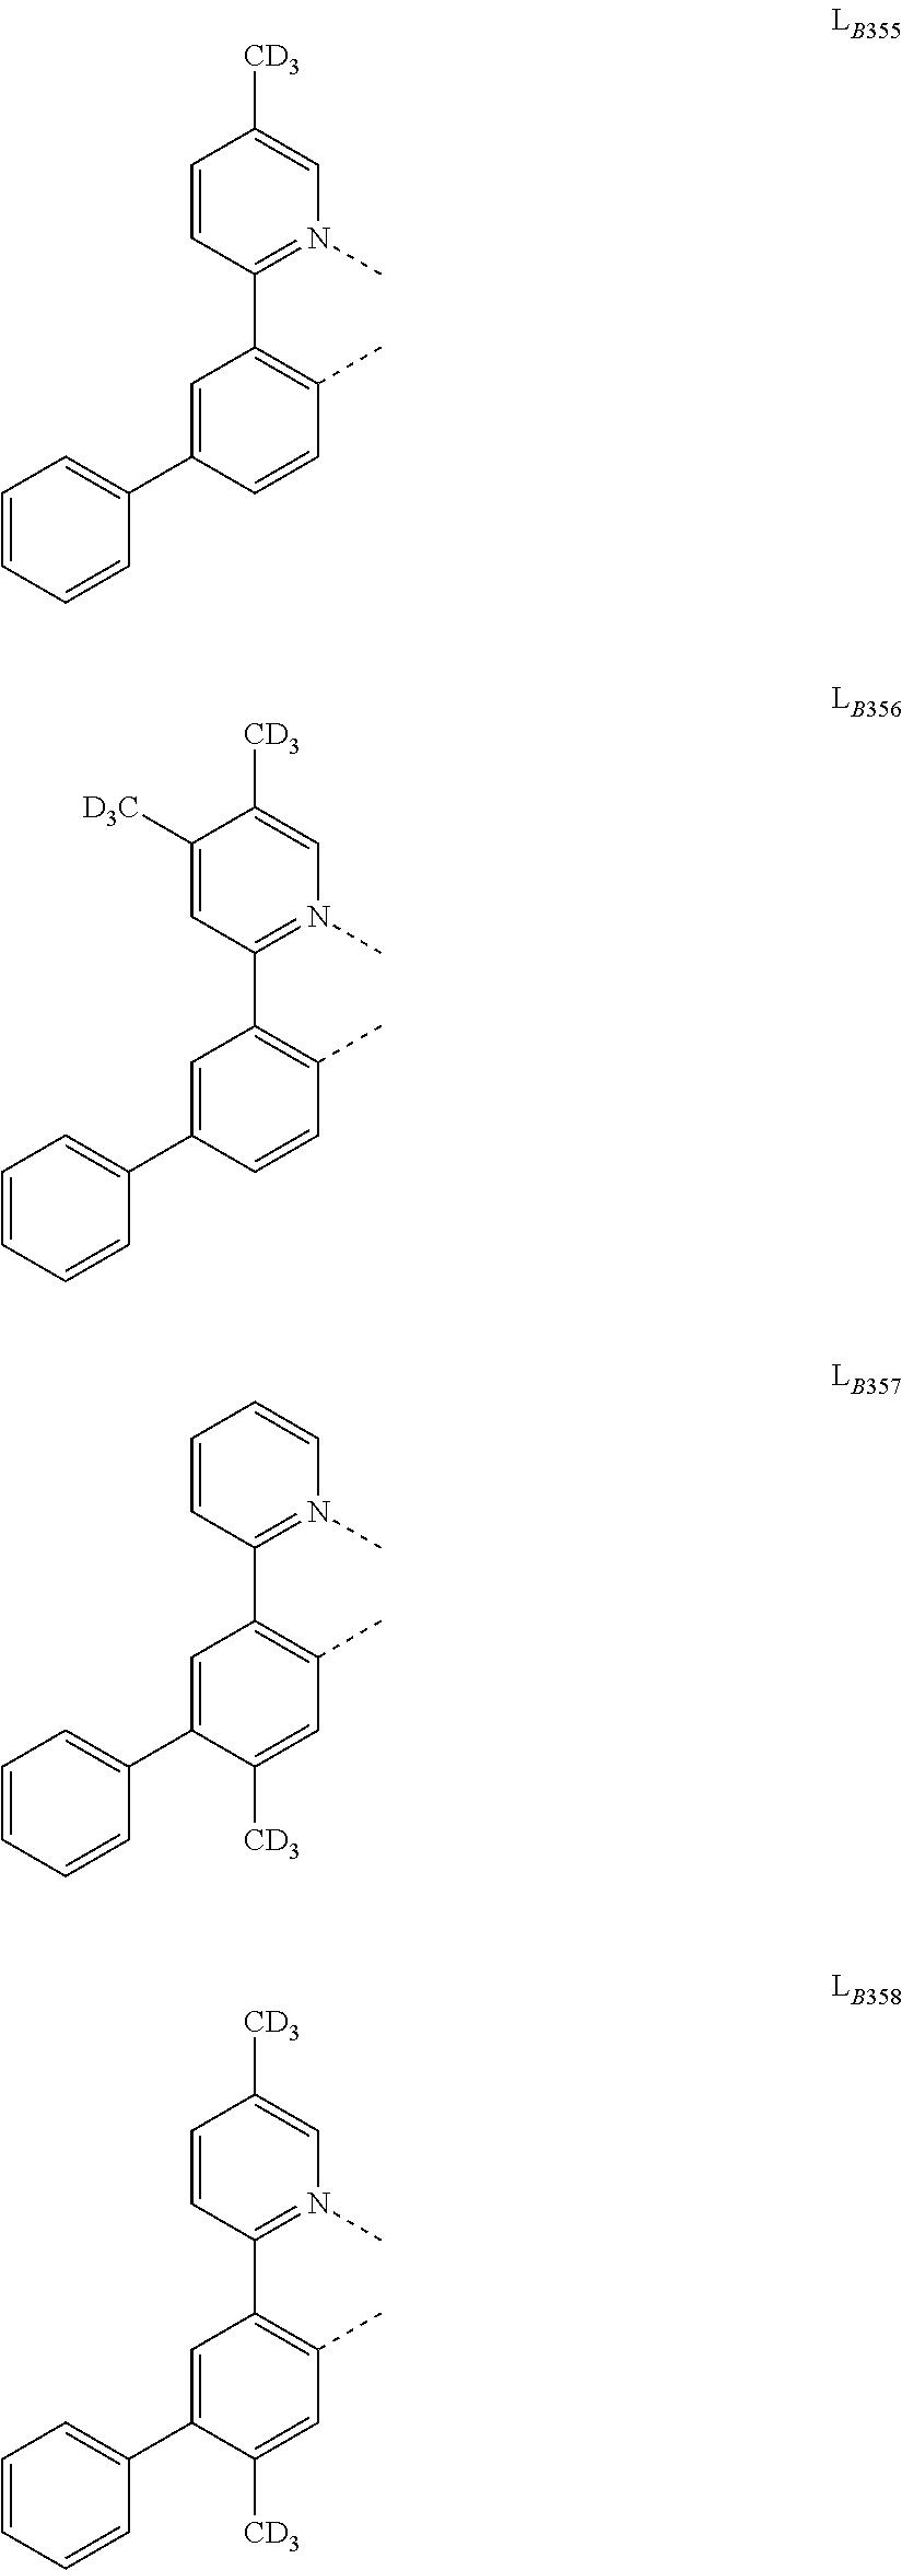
C1=CC(C2=C(C)C=CC(C3=CC=CC=C3)=C2)=N(C)C=C1[CD3].C1([D3C])=CC(C2=C(C)C=CC(C3=CC=CC=C3)=C2)=N(C)C=C1[CD3].C1=CC(C2=C(C)C=C([CD3])C(C3=CC=CC=C3)=C2)=N(C)C=C1.C1=CC(C2=C(C)C=C([CD3])C(C3=CC=CC=C3)=C2)=N(C)C=C1[CD3]
